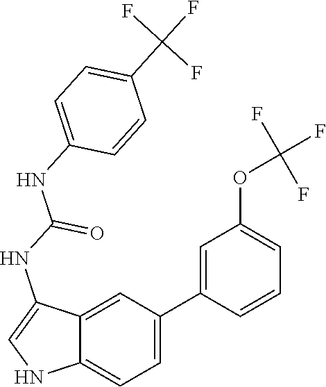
C12=CC=C(C3=CC(OC(F)(F)F)=CC=C3)C=C1C(NC(NC1=CC=C(C(F)(F)F)C=C1)=O)=CN2
